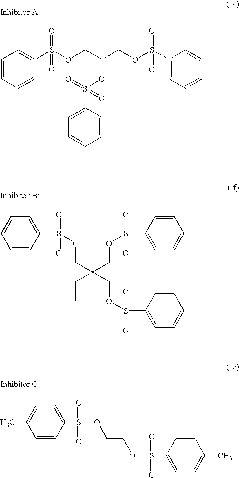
C1=CC=CC(S(OCC(COS(C2=CC=CC=C2)(=O)=O)OS(C2=CC=CC=C2)(=O)=O)(=O)=O)=C1.C1=CC=CC(S(OCC(COS(C2=CC=CC=C2)(=O)=O)(CC)COS(C2=CC=CC=C2)(=O)=O)(=O)=O)=C1.C1(C)=CC=C(S(=O)(OCCOS(=O)(=O)C2=CC=C(C)C=C2)=O)C=C1
